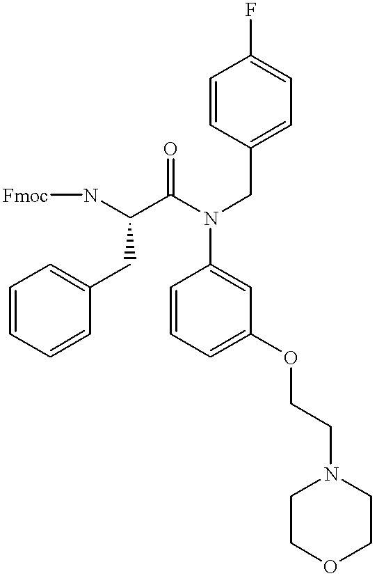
C1(N(CC2=CC=C(F)C=C2)C(=O)C(N[Fmoc])CC2=CC=CC=C2)=CC(OCCN2CCOCC2)=CC=C1
